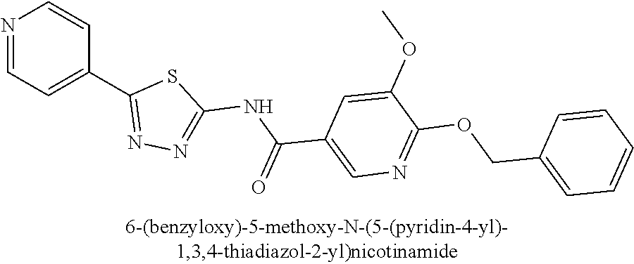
N1=CC=C(C2=NN=C(NC(C3=CN=C(OCC4=CC=CC=C4)C(OC)=C3)=O)S2)C=C1
